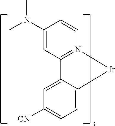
C1(N(C)C)=CC2=N(C=C1)[Ir]C1=CC=C([CN])C=C21
